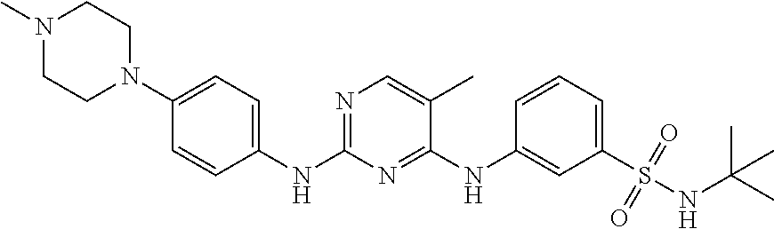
N1(C)CCN(C2=CC=C(NC3=NC=C(C)C(NC4=CC(S(NC(C)(C)C)(=O)=O)=CC=C4)=N3)C=C2)CC1
